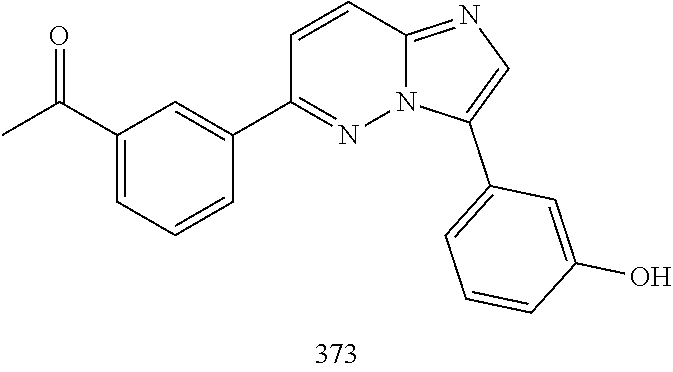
C1(C2=CC(C(C)=O)=CC=C2)=NN2C(=NC=C2C2=CC=CC(O)=C2)C=C1
